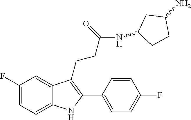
C1=C2C(=CC(F)=C1)C(CCC(=O)NC1CCC(N)C1)=C(C1=CC=C(F)C=C1)N2
